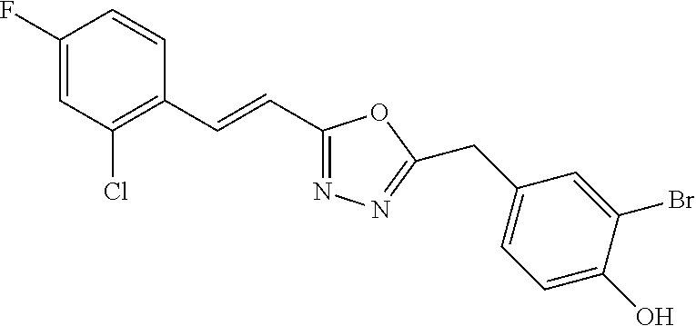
C1(F)=CC(Cl)=C(C=CC2=NN=C(CC3=CC=C(O)C(Br)=C3)O2)C=C1
